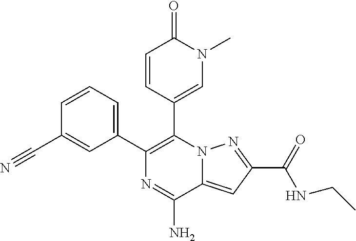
N12C(=CC(C(=O)NCC)=N1)C(N)=NC(C1=CC=CC(C#N)=C1)=C2C1=CN(C)C(=O)C=C1
